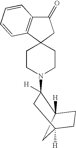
C1(=O)C2=C(C3(C1)CCN(C1([H])C4([H])CC([H])(C1)CC4)CC3)C=CC=C2
